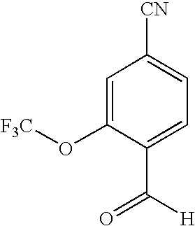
C1=C(O[F3C])C(C(=O)[H])=CC=C1[CN]
